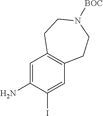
C1=C(N)C(I)=CC2=C1CCN([BOC])CC2
